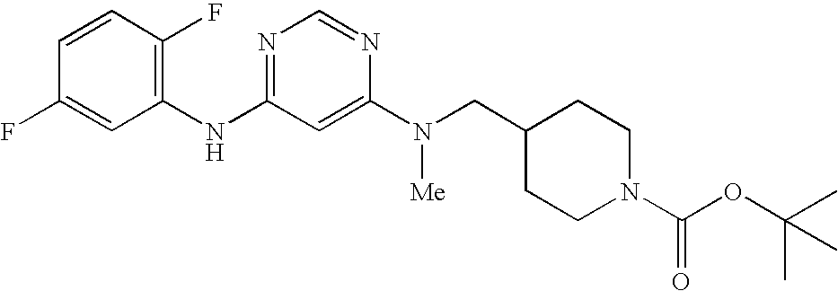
C1=CC(F)=C(NC2=NC=NC(N([Me])CC3CCN(C(OC(C)(C)C)=O)CC3)=C2)C=C1F
